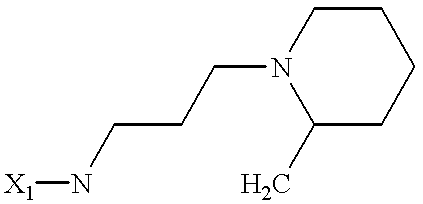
C1(C)CCCCN1CCCN[X1]
